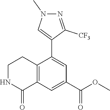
N1CCC2=C(C1=O)C=C(C(OC)=O)C=C2C1=CN(C)N=C1[CF3]
